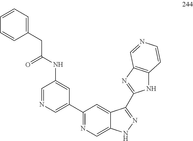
C1=NC=C(C2=NC=C3C(=C2)C(C2=NC4=C(N2)C=CN=C4)=NN3)C=C1NC(CC1=CC=CC=C1)=O
